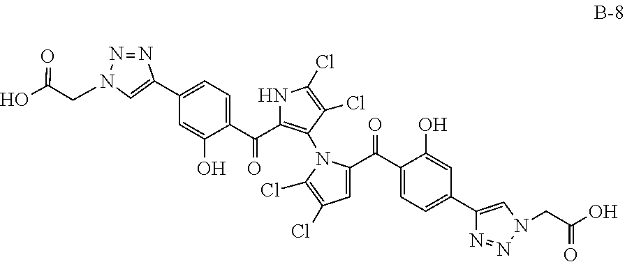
C1(C2=CN(CC(O)=O)N=N2)=CC=C(C(=O)C2=C(N3C(C(C4=CC=C(C5=CN(CC(O)=O)N=N5)C=C4O)=O)=CC(Cl)=C3Cl)C(Cl)=C(Cl)N2)C(O)=C1
